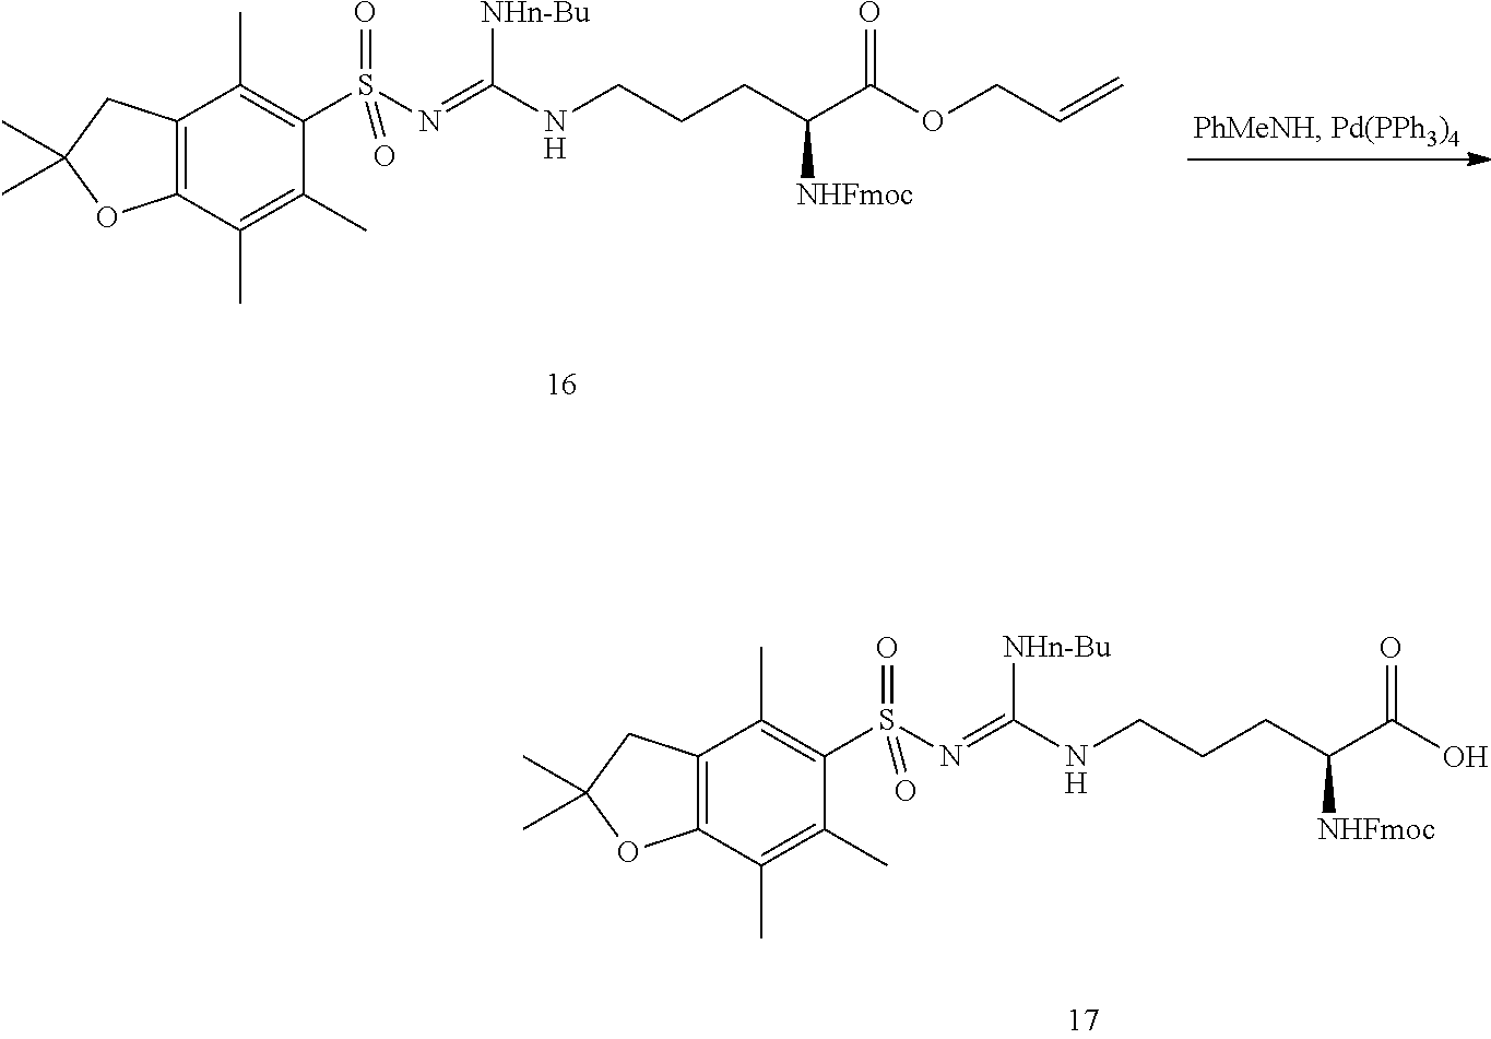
C12=C(C(C)=C(C)C(S(N=C(NCCCC(C(O)=O)[NHFmoc])[NHn-Bu])(=O)=O)=C1C)OC(C)(C)C2.C12=C(C(C)=C(C)C(S(N=C(NCCCC(C(OCC=C)=O)[NHFmoc])[NHn-Bu])(=O)=O)=C1C)OC(C)(C)C2
